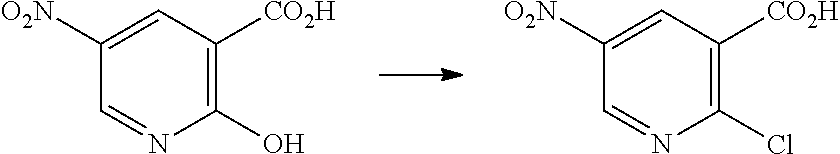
C1(Cl)=C([CO2H])C=C([O2N])C=N1.C1(O)=C([CO2H])C=C([O2N])C=N1
